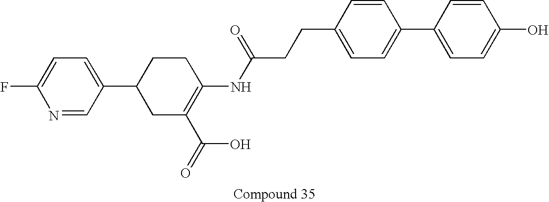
C1(C2CC(C(=O)O)=C(NC(CCC3=CC=C(C4=CC=C(O)C=C4)C=C3)=O)CC2)=CC=C(F)N=C1
